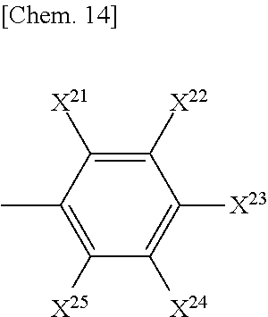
C1([X22])=C([X21])C(C)=C([X25])C([X24])=C1[X23]
